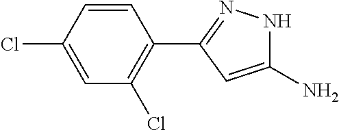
C1(N)=CC(C2=C(Cl)C=C(Cl)C=C2)=NN1
